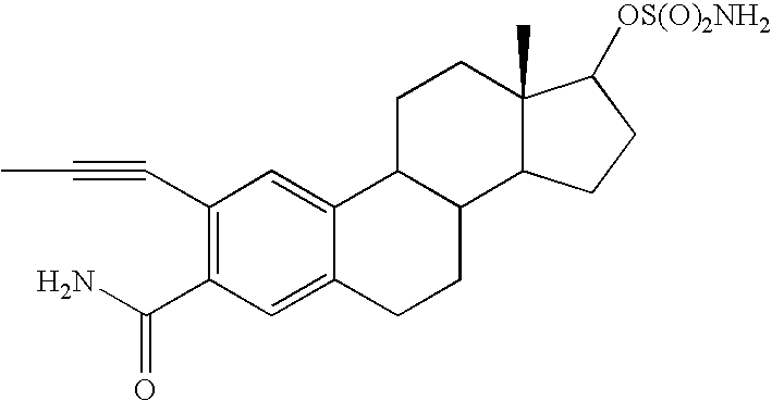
C1(C#CC)=C(C(N)=O)C=C2C(=C1)C1C(CC2)C2C(C)(CC1)C([OS(O)2NH2])CC2
